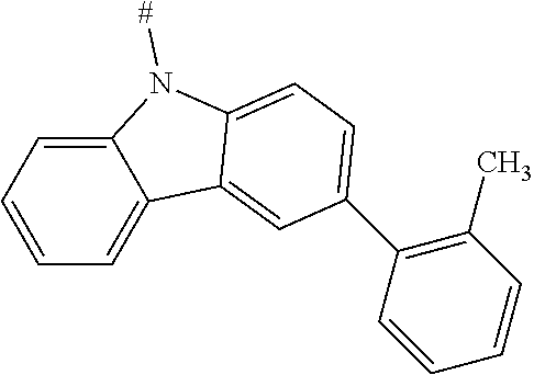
C12=CC=CC=C1C1=CC(C3=C(C)C=CC=C3)=CC=C1N2[#]
